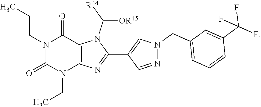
N1(CCC)C(=O)N(CC)C2=C(C1=O)N(C([OR45])[R44])C(C1=CN(CC3=CC=CC(C(F)(F)F)=C3)N=C1)=N2
